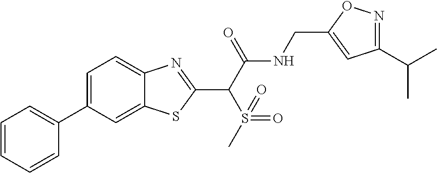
C1=C(C2=CC=CC=C2)C=C2C(=C1)N=C(C(C(NCC1=CC(C(C)C)=NO1)=O)S(=O)(=O)C)S2
